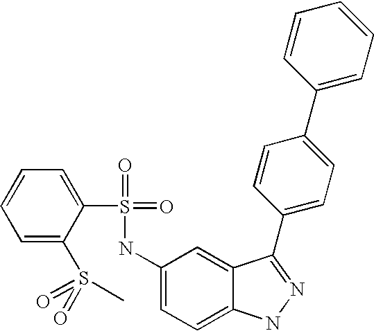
C1=CC=C(S(=O)(=O)C)C(S(=O)(=O)NC2=CC=C3C(=C2)C(C2=CC=C(C4=CC=CC=C4)C=C2)=NN3)=C1
